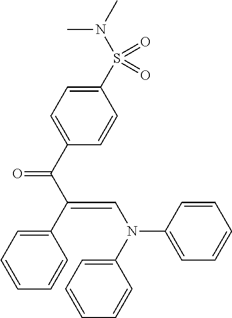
C1(S(N(C)C)(=O)=O)=CC=C(C(C(C2=CC=CC=C2)=CN(C2=CC=CC=C2)C2=CC=CC=C2)=O)C=C1
